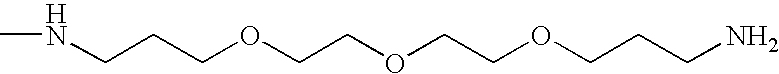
C(CCOCCOCCOCCCN)NC
